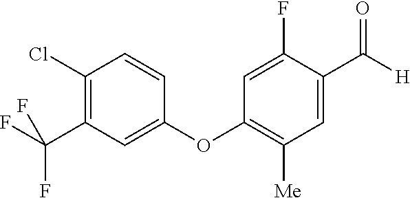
C1(Cl)=C(C(F)(F)F)C=C(OC2=C([Me])C=C(C([H])=O)C(F)=C2)C=C1
